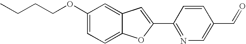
C1(OCCCC)=CC=C2C(=C1)C=C(C1=NC=C(C=O)C=C1)O2
